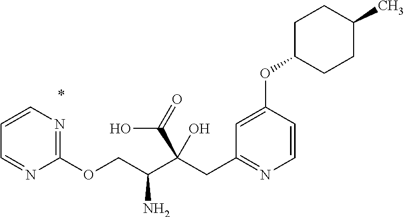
C1=CC(OC2CCC(C)CC2)=CC(CC(C(COC2=NC=CC=N2)N)(C(=O)O)O)=N1
